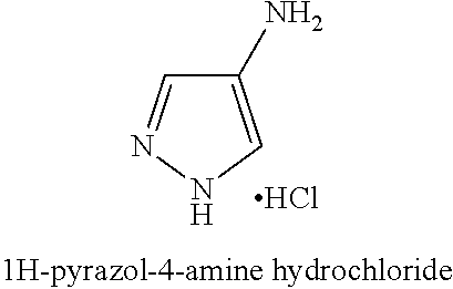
C1(N)=CNN=C1.Cl
